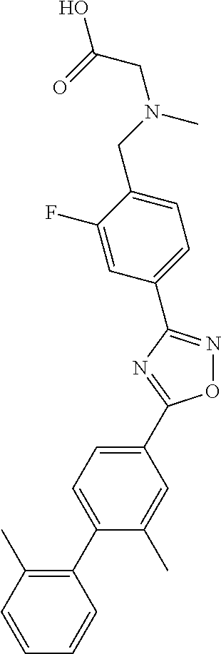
C1(C2=NOC(C3=CC=C(C4=C(C)C=CC=C4)C(C)=C3)=N2)=CC=C(CN(CC(O)=O)C)C(F)=C1
